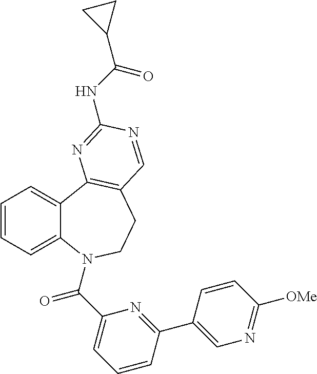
C1=CC=C2C(=C1)C1=C(CCN2C(C2=CC=CC(C3=CN=C([OMe])C=C3)=N2)=O)C=NC(NC(=O)C2CC2)=N1
